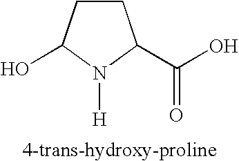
C1CC(O)N([H])C1C(O)=O
